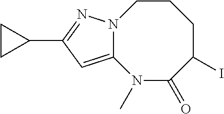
C12=CC(C3CC3)=NN1CCCC(I)C(=O)N2C
